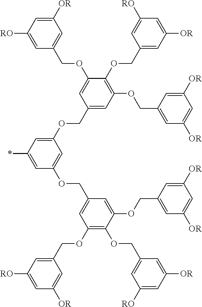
C1(COC2=CC(*)=CC(OCC3=CC(OCC4=CC([RO])=CC([OR])=C4)=C(OCC4=CC([RO])=CC([OR])=C4)C(OCC4=CC([OR])=CC([OR])=C4)=C3)=C2)=CC(OCC2=CC([OR])=CC([OR])=C2)=C(OCC2=CC([OR])=CC([RO])=C2)C(OCC2=CC([OR])=CC([RO])=C2)=C1
